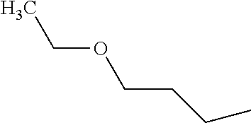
C(C)OCCCC
